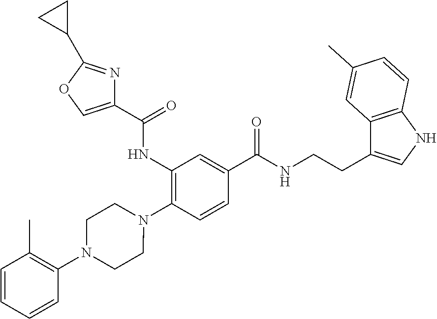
C1(NC(=O)C2=COC(C3CC3)=N2)=C(N2CCN(C3=C(C)C=CC=C3)CC2)C=CC(C(NCCC2=CNC3=C2C=C(C)C=C3)=O)=C1
